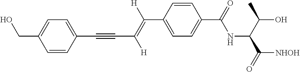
C(C1=CC=C(C(NC(C(O)C)C([NHOH])=O)=O)C=C1)(=C(C#CC1=CC=C(CO)C=C1)[H])[H]
